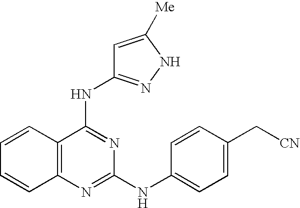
C1=CC2=C(C=C1)N=C(NC1=CC=C(C[CN])C=C1)N=C2NC1=NNC([Me])=C1
